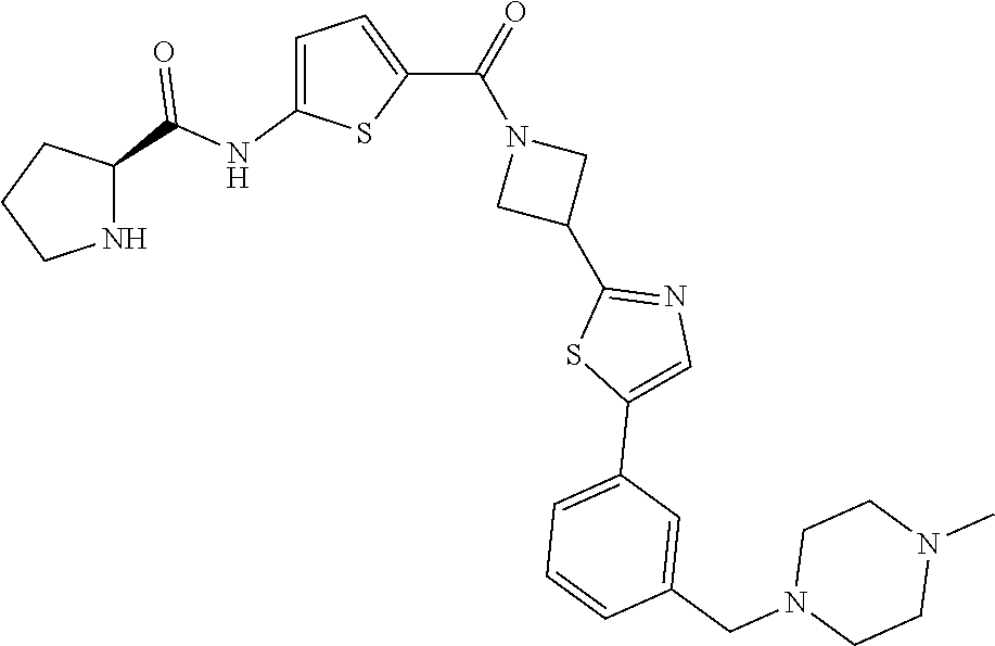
C1CNC(C(NC2=CC=C(C(=O)N3CC(C4=NC=C(C5=CC=CC(CN6CCN(C)CC6)=C5)S4)C3)S2)=O)C1
